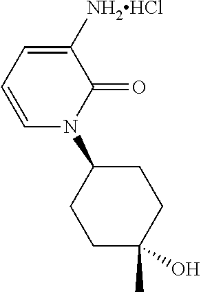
C1=C([NH2HCl])C(=O)N(C2CCC(C)(O)CC2)C=C1
